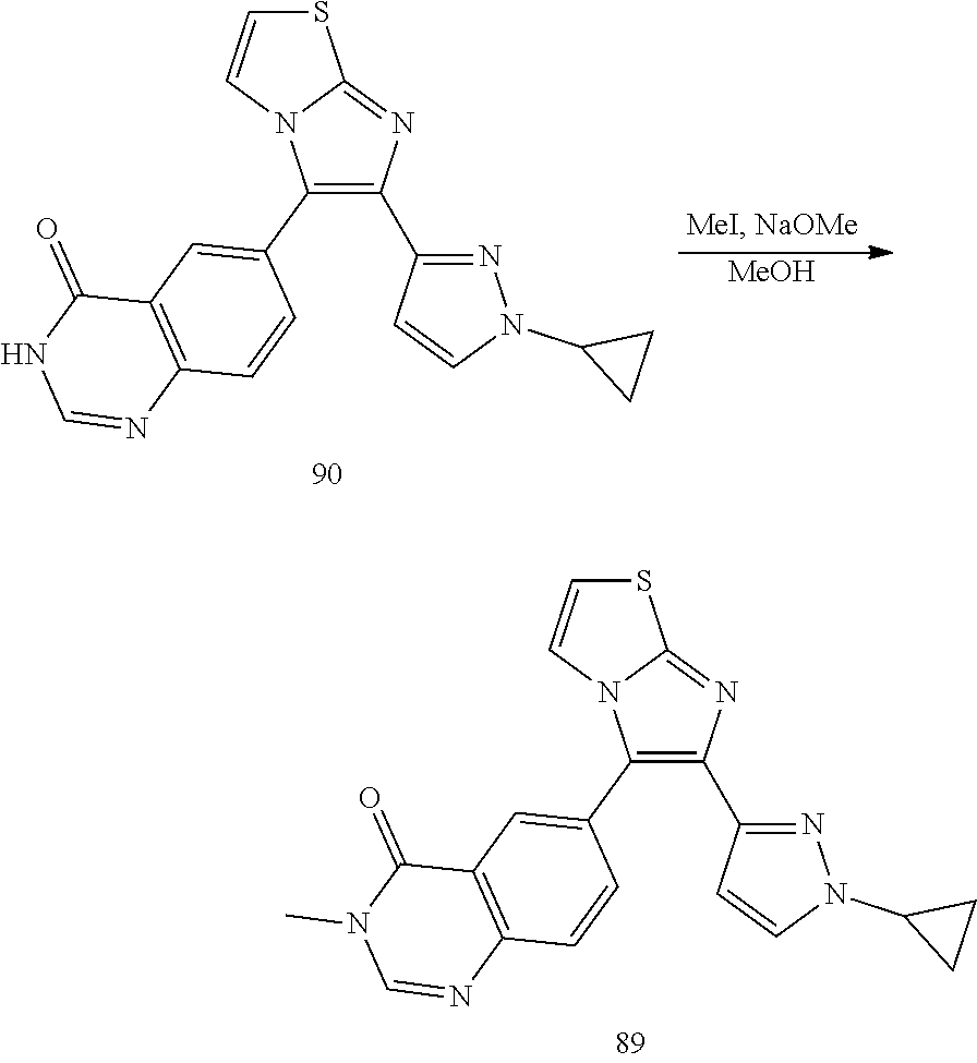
S1C=CN2C1=NC(C1=NN(C3CC3)C=C1)=C2C1=CC2=C(C=C1)N=CN(C)C2=O.S1C=CN2C1=NC(C1=NN(C3CC3)C=C1)=C2C1=CC2=C(C=C1)N=CNC2=O.[MeOH]
